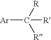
[Ar]C([R])([R])[R]
